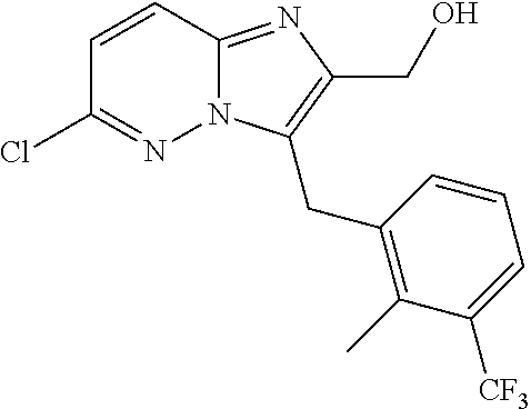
N12C(=NC(CO)=C1CC1=C(C)C([CF3])=CC=C1)C=CC(Cl)=N2
